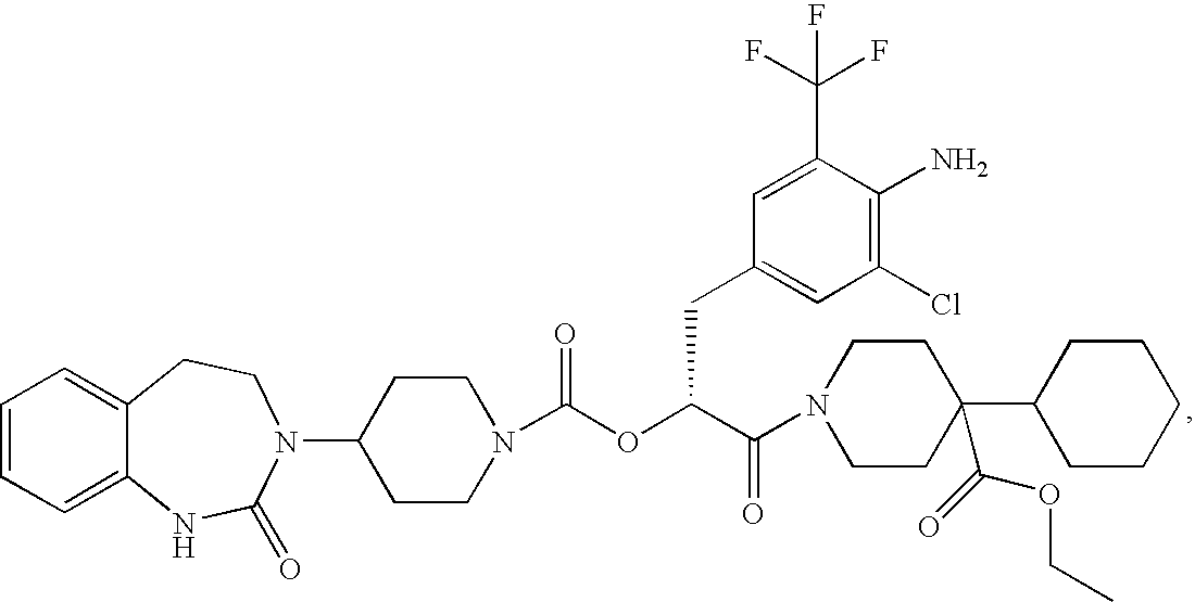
C1=CC=C2C(=C1)CCN(C1CCN(C(OC(C(=O)N3CCC(C4CCCCC4)(C(=O)OCC)CC3)CC3=CC(Cl)=C(N)C(C(F)(F)F)=C3)=O)CC1)C(=O)N2
